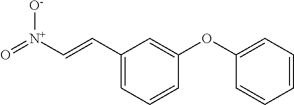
O=[N+](C=CC1=CC=CC(OC2=CC=CC=C2)=C1)[O-]
